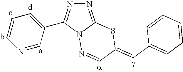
N1=C2N(N=CC(=CC3=CC=CC=C3)S2)C(C2=CC=CN=C2)=N1
